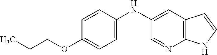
CCCOC1=CC=C(NC2=CC3=C(N=C2)NC=C3)C=C1
